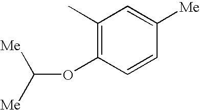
C1(C)=C(OC([Me])[Me])C=CC([Me])=C1
